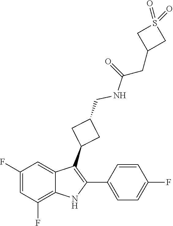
C1(CNC(=O)CC2CS(=O)(=O)C2)CC(C2=C(C3=CC=C(F)C=C3)NC3=C(F)C=C(F)C=C23)C1
